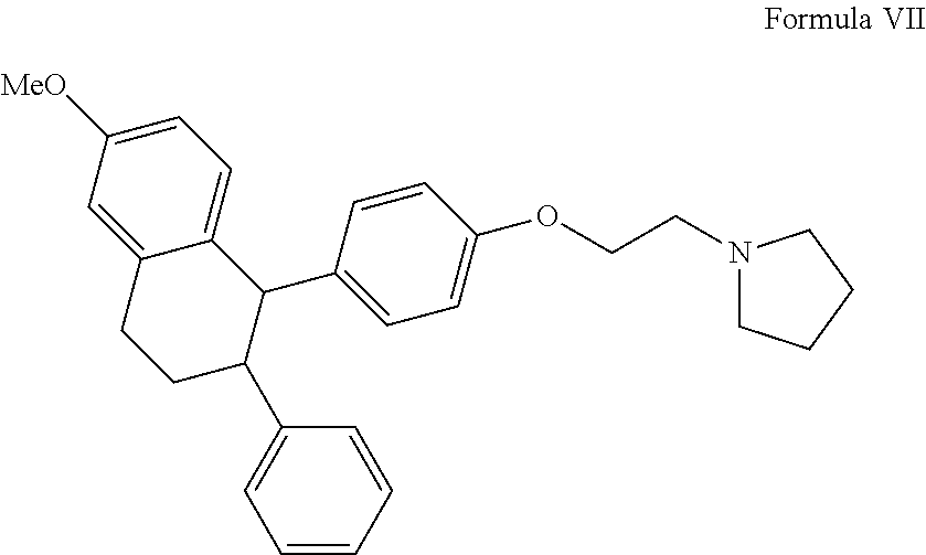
C1=C([MeO])C=C2C(=C1)C(C1=CC=C(OCCN3CCCC3)C=C1)C(C1=CC=CC=C1)CC2
